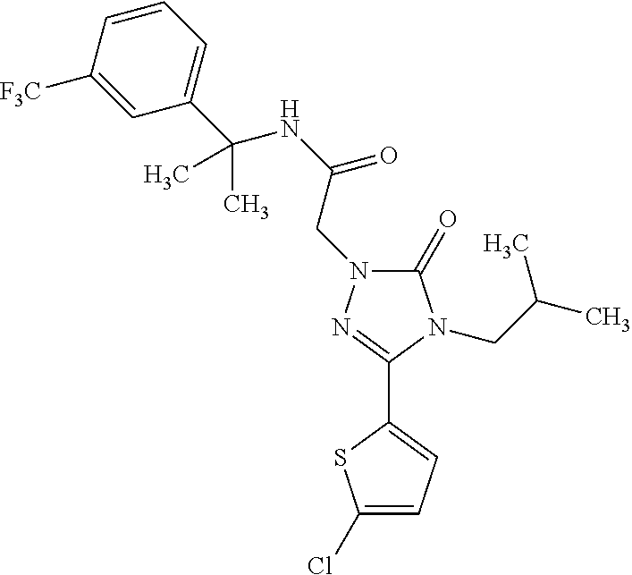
C1(=O)N(CC(NC(C2=CC=CC([F3C])=C2)(C)C)=O)N=C(C2=CC=C(Cl)S2)N1CC(C)C
